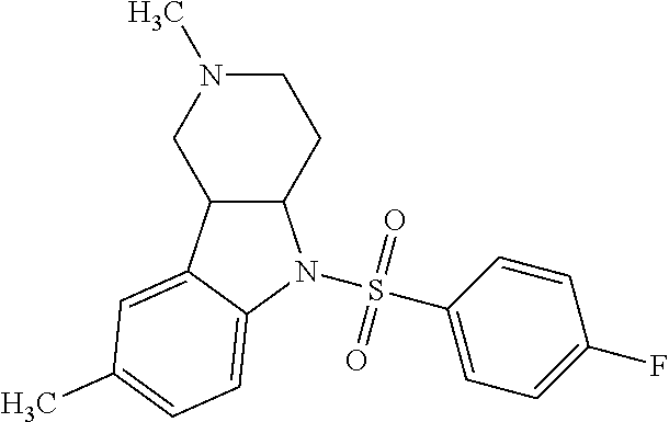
C12C(C3=CC(C)=CC=C3N1S(C1=CC=C(F)C=C1)(=O)=O)CN(C)CC2
